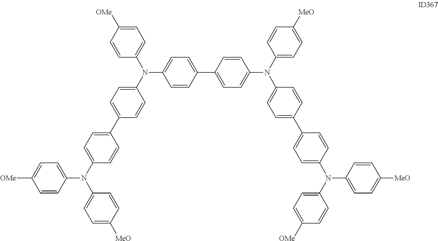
C1=C([OMe])C=CC(N(C2=CC=C(C3=CC=C(N(C4=CC=C([MeO])C=C4)C4=CC=C([OMe])C=C4)C=C3)C=C2)C2=CC=C(C3=CC=C(N(C4=CC=C([MeO])C=C4)C4=CC=C(C5=CC=C(N(C6=CC=C([OMe])C=C6)C6=CC=C([MeO])C=C6)C=C5)C=C4)C=C3)C=C2)=C1
